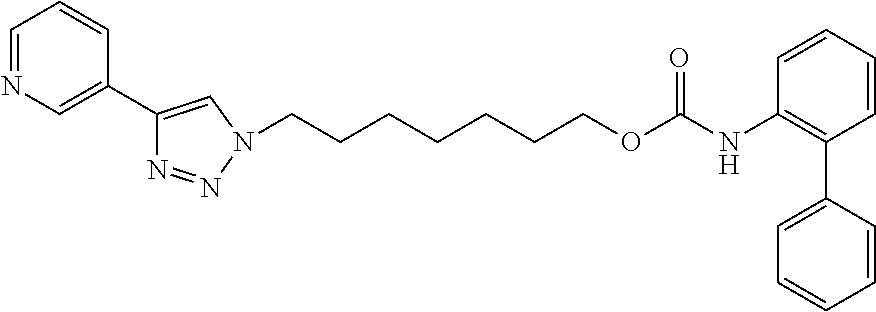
C1=NC=C(C2=CN(CCCCCCCOC(NC3=C(C4=CC=CC=C4)C=CC=C3)=O)N=N2)C=C1
